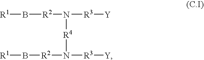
[R1]B[R2]N([R4]N([R3][Y])[R2]B[R1])[R3][Y]
